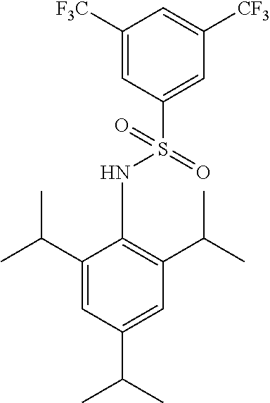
C1([F3C])=CC(S(=O)(NC2=C(C(C)C)C=C(C(C)C)C=C2C(C)C)=O)=CC([CF3])=C1
